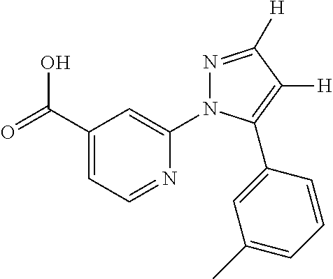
OC(C1=CC=NC(N2N=C([H])C([H])=C2C2=CC(C)=CC=C2)=C1)=O
